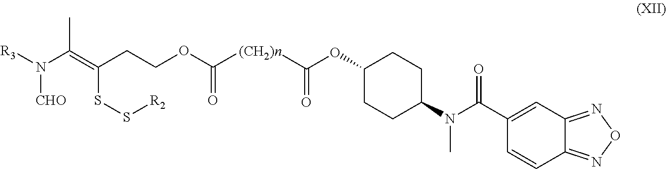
[R3]N([CHO])C(C)=C(SS[R2])CCOC(=O)[(CH2)n]C(=O)OC1CCC(N(C(C2=CC3=NON=C3C=C2)=O)C)CC1
